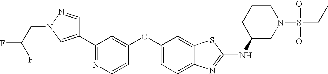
N1=C(C2=CN(CC(F)F)N=C2)C=C(OC2=CC=C3C(=C2)SC(NC2CN(S(CC)(=O)=O)CCC2)=N3)C=C1
